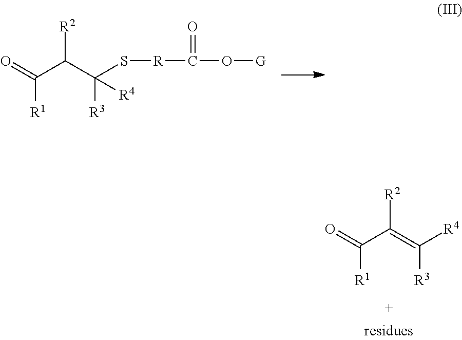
O=C(C(C(S[R]C(O[G])=O)([R3])[R4])[R2])[R1].O=C(C(=C([R4])[R3])[R2])[R1]
